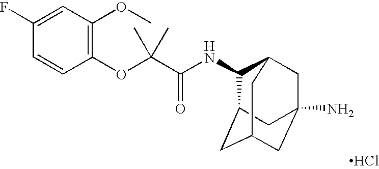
Cl.N(C(C(OC1=C(OC)C=C(F)C=C1)(C)C)=O)C1C2CC3CC(N)(CC1C3)C2
